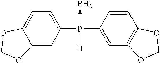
C12=CC(P(C3=CC4=C(C=C3)OCO4)(->B)[H])=CC=C1OCO2
